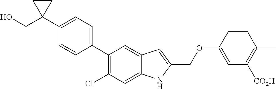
C1(C2=CC=C(C3=C(Cl)C=C4C(=C3)C=C(COC3=CC([CO2H])=C(C)C=C3)N4)C=C2)(CO)CC1
